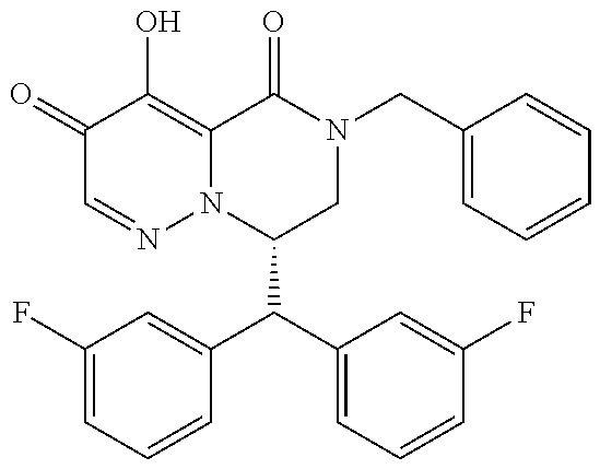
C1(C(C2=CC=CC(F)=C2)C2=CC(F)=CC=C2)CN(CC2=CC=CC=C2)C(=O)C2=C(O)C(=O)C=NN12
